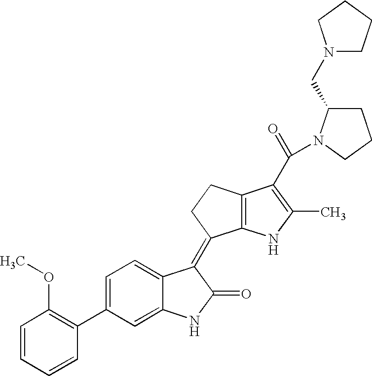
C12=C(NC(C)=C1C(=O)N1C(CN3CCCC3)CCC1)C(=C1C3=CC=C(C4=C(OC)C=CC=C4)C=C3NC1=O)CC2
